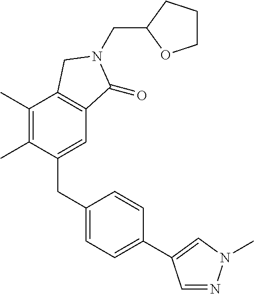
C(N1C(=O)C2=C(C(C)=C(C)C(CC3=CC=C(C4=CN(C)N=C4)C=C3)=C2)C1)C1OCCC1
